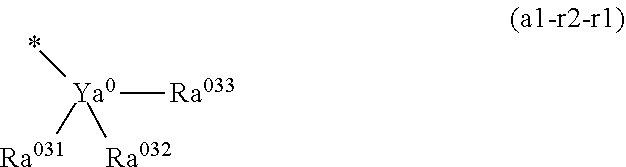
[Ya0]([Ra033])([Ra031])([Ra032])*
